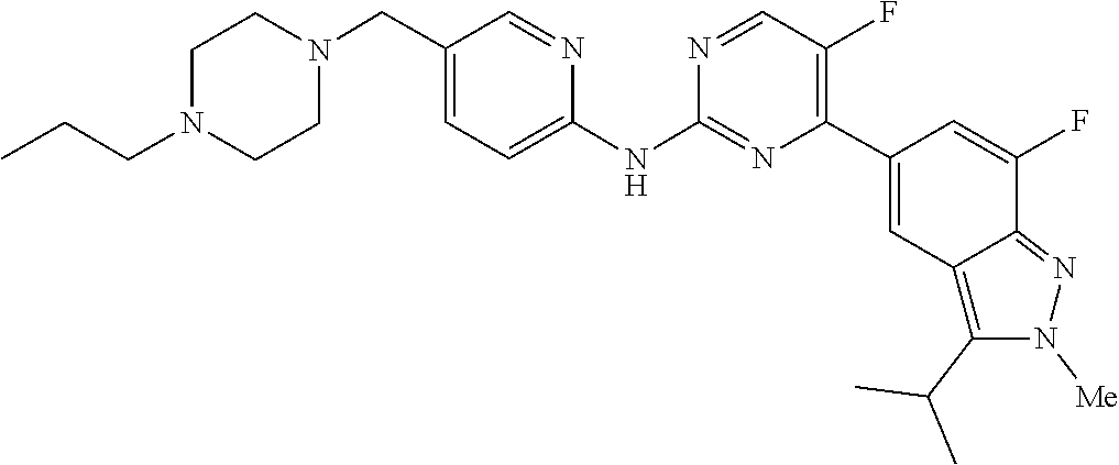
C1CN(CCC)CCN1CC1=CC=C(NC2=NC(C3=CC4=C(C(C)C)N([Me])N=C4C(F)=C3)=C(F)C=N2)N=C1
